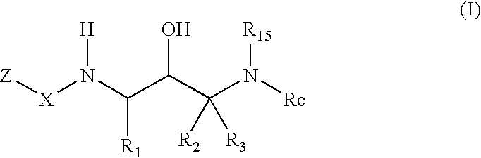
[X](N(C(C(C(N([Rc])[R15])([R2])[R3])O)[R1])[H])[Z]
